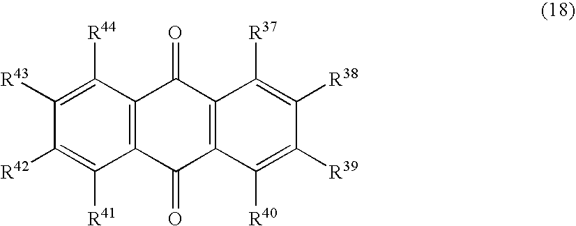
C1([R43])=C([R44])C2=C(C([R41])=C1[R42])C(=O)C1=C(C2=O)C([R37])=C([R38])C([R39])=C1[R40]
